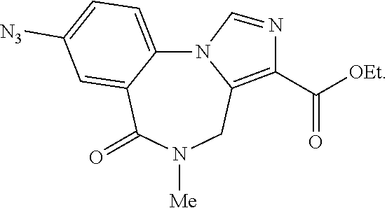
N12C3=CC=C([N3])C=C3C(=O)N([Me])CC1=C(C(=O)[OEt])N=C2
